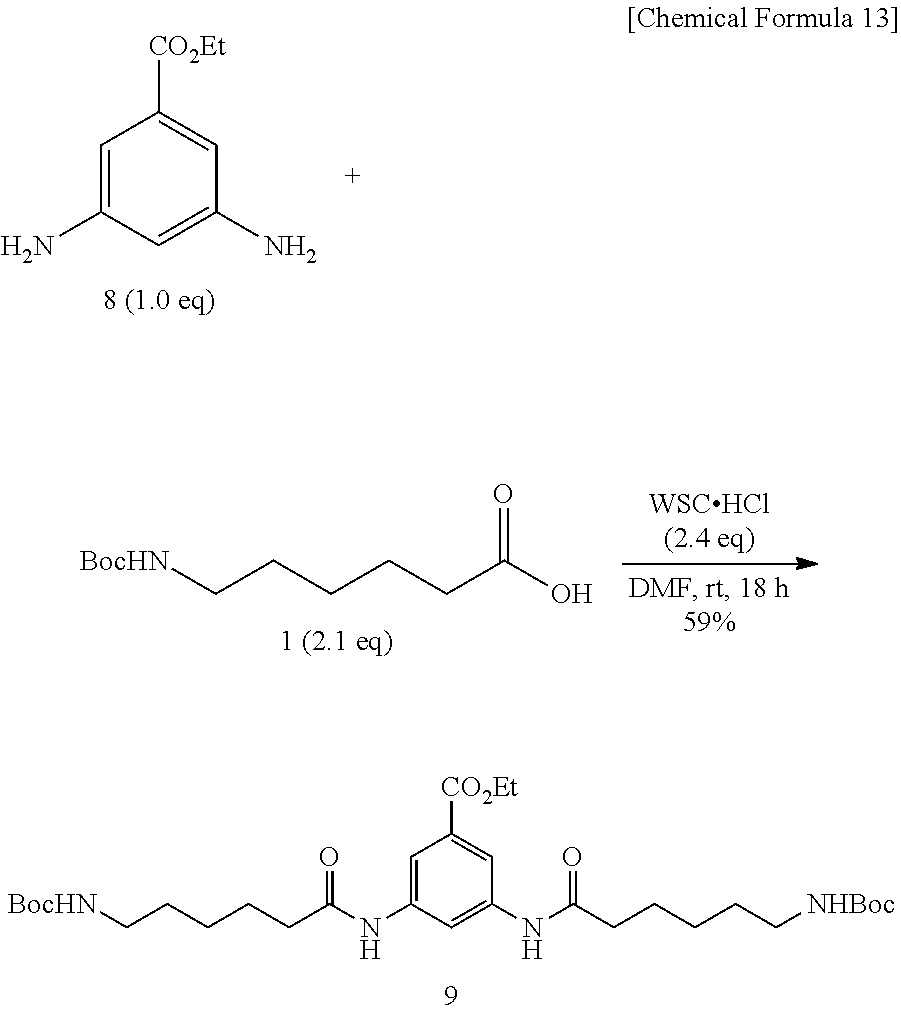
NC1=CC([CO2Et])=CC(N)=C1.[BocHN]CCCCCC(O)=O.[BocHN]CCCCCC(NC1=CC([CO2Et])=CC(NC(CCCCC[NHBoc])=O)=C1)=O
